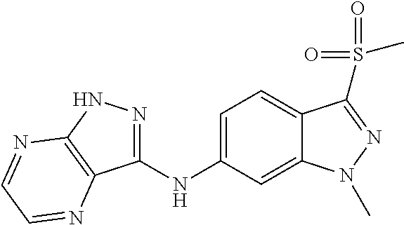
C1(NC2=CC=C3C(=C2)N(C)N=C3S(C)(=O)=O)=NNC2=C1N=CC=N2
